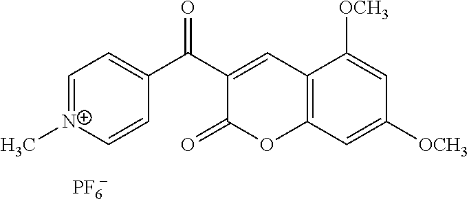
[N+]1(C)=CC=C(C(C2=CC3=C(OC2=O)C=C([OCH3])C=C3[OCH3])=O)C=C1.[PF6]
